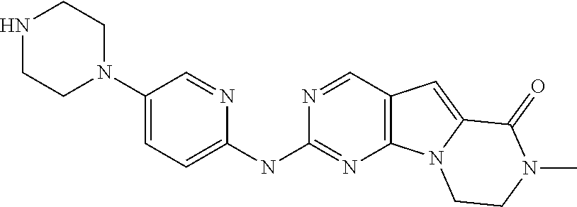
N1=CC2=C(N=C1NC1=CC=C(N3CCNCC3)C=N1)N1C(=C2)C(=O)N(C)CC1
